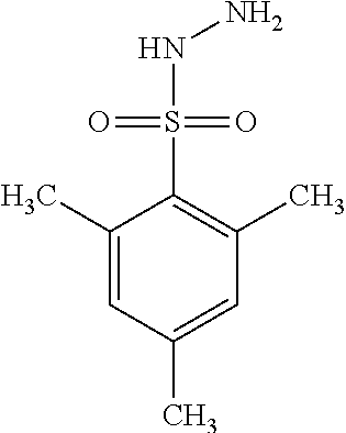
C1(C)=CC(C)=CC(C)=C1S(=O)(=O)NN
